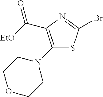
C1(N2CCOCC2)=C(C([EtO])=O)N=C(Br)S1
